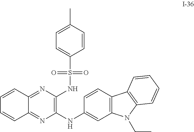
C1(NC2=CC3=C(C=C2)C2=C(N3CC)C=CC=C2)=C(NS(C2=CC=C(C)C=C2)(=O)=O)N=C2C(=N1)C=CC=C2
